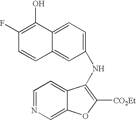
C1=NC=C2C(=C1)C(NC1=CC=C3C(=C1)C=CC(F)=C3O)=C([CO2Et])O2
